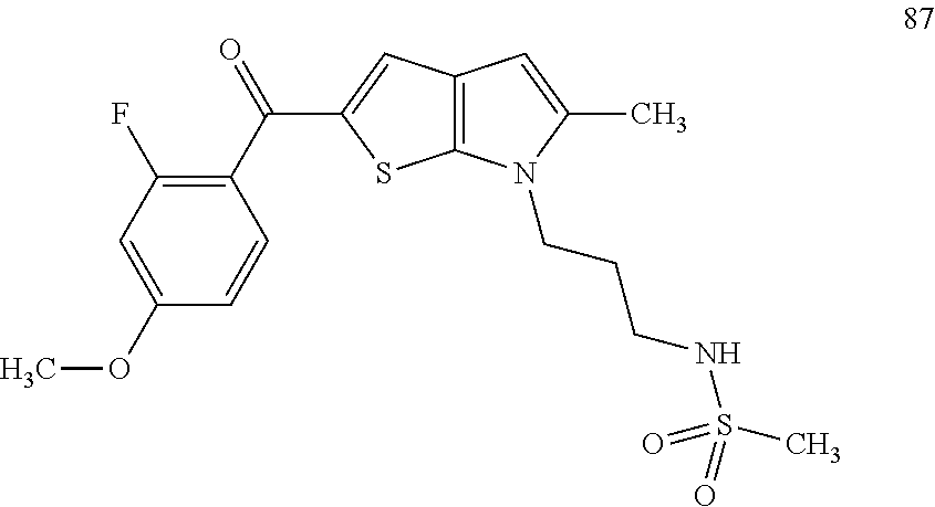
C1(C(=O)C2=CC3=C(S2)N(CCCNS(C)(=O)=O)C(C)=C3)=C(F)C=C(OC)C=C1
